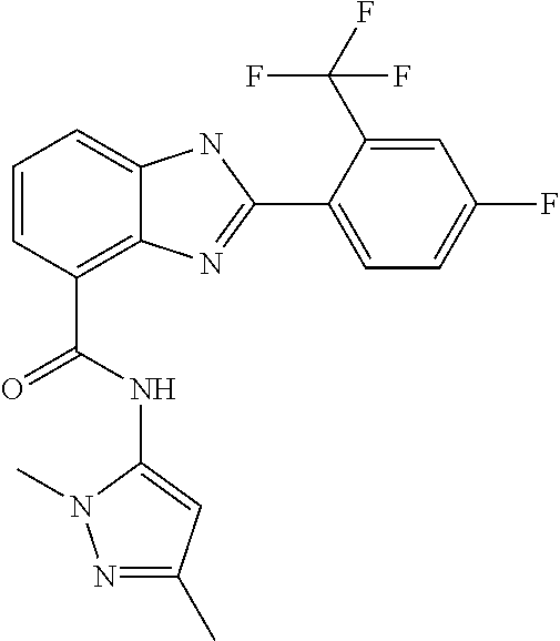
C1=CC(C(NC2=CC(C)=NN2C)=O)=C2C(=C1)NC(C1=CC=C(F)C=C1C(F)(F)F)=N2
